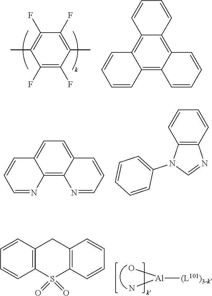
C1(F)=C(F)C(C)=C(F)C(F)=C1C.C12=C3C(=C4C(=C1C=CC=C2)C=CC=C4)C=CC=C3.C12=C3C(=CC=C1C=CC=N2)C=CC=N3.C12=C(C=CC=C1)N=CN2C1=CC=CC=C1.C1=CC2=C(C=C1)S(=O)(=O)C1=C(C2)C=CC=C1.[Al]([(L101)3-k])(O)N
